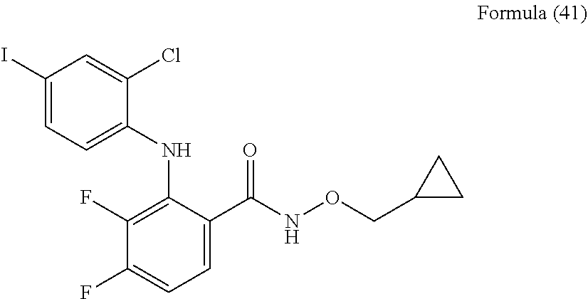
C1(I)=CC=C(NC2=C(F)C(F)=CC=C2C(NOCC2CC2)=O)C(Cl)=C1
